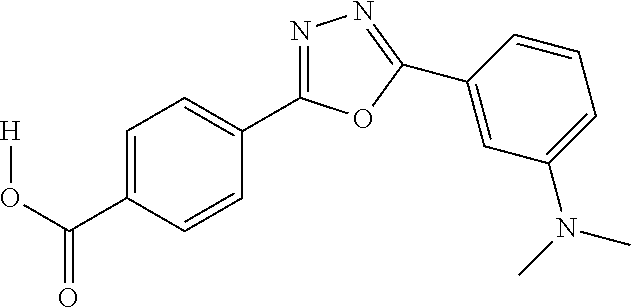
[H]OC(=O)C1=CC=C(C2=NN=C(C3=CC(N(C)C)=CC=C3)O2)C=C1
